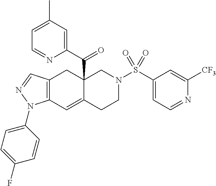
C12(C(C3=CC(C)=CC=N3)=O)C(=CC3=C(C1)C=NN3C1=CC=C(F)C=C1)CCN(S(C1=CC=NC([CF3])=C1)(=O)=O)C2
